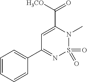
C(C1=CC(C2=CC=CC=C2)=NS(=O)(=O)N1C)([H3CO])=O
